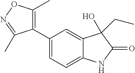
C1(C2=CC=C3C(=C2)C(CC)(O)C(=O)N3)=C(C)ON=C1C
